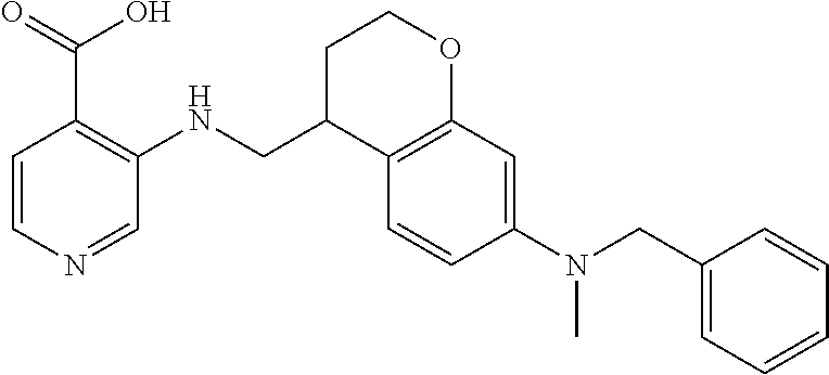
C1=CN=CC(NCC2C3=C(OCC2)C=C(N(CC2=CC=CC=C2)C)C=C3)=C1C(=O)O
